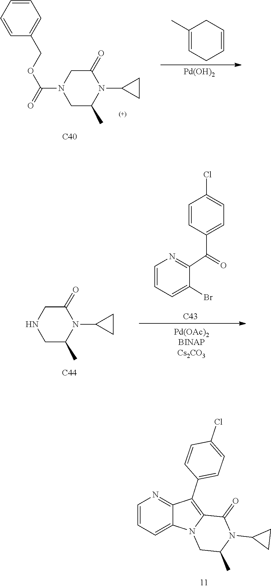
C1C(C)N(C2CC2)C(=O)CN1C(OCC1=CC=CC=C1)=O.[C40].C1(C)=CCC=CC1.[Pd(OH)2].N1CC(C)N(C2CC2)C(=O)C1.[C44].C1(Br)=CC=CN=C1C(C1=CC=C(Cl)C=C1)=O.[C43].C1=CC(C2=C3C(=O)N(C4CC4)C(C)CN3C3=CC=CN=C32)=CC=C1Cl
